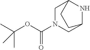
C1N(C(OC(C)(C)C)=O)CC2NC1CC2
